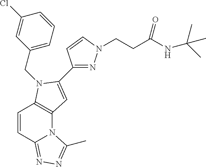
C1(CN2C3=C(N4C(=NN=C4C)C=C3)C=C2C2=NN(CCC(NC(C)(C)C)=O)C=C2)=CC=CC(Cl)=C1
